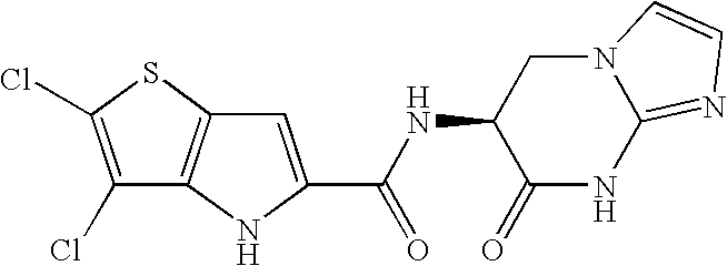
C1=C(C(NC2C(=O)NC3=NC=CN3C2)=O)NC2=C1SC(Cl)=C2Cl
